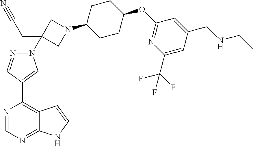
N1(C2(CC#N)CN(C3CCC(OC4=NC(C(F)(F)F)=CC(CNCC)=C4)CC3)C2)N=CC(C2=C3C(=NC=N2)NC=C3)=C1
